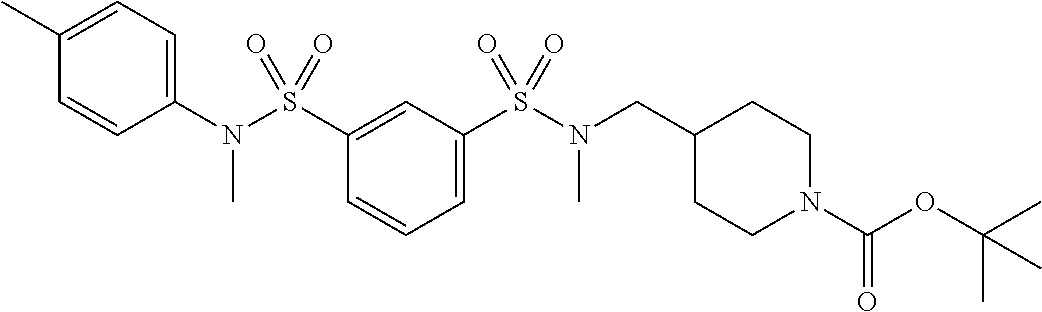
C1(C)=CC=C(N(S(C2=CC(S(N(CC3CCN(C(OC(C)(C)C)=O)CC3)C)(=O)=O)=CC=C2)(=O)=O)C)C=C1
